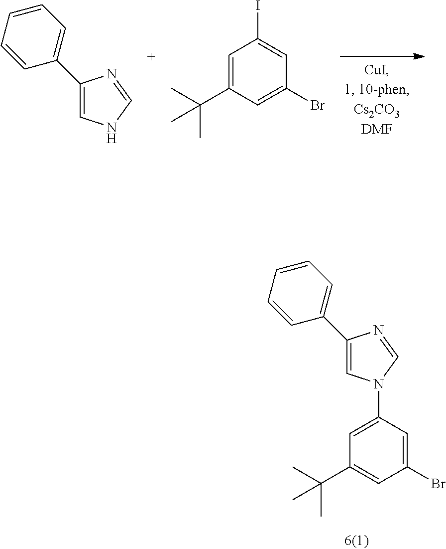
C1(C2=CC=CC=C2)=CNC=N1.C1=C(C(C)(C)C)C=C(Br)C=C1I.C1(C2=CC=CC=C2)=CN(C2=CC(C(C)(C)C)=CC(Br)=C2)C=N1
